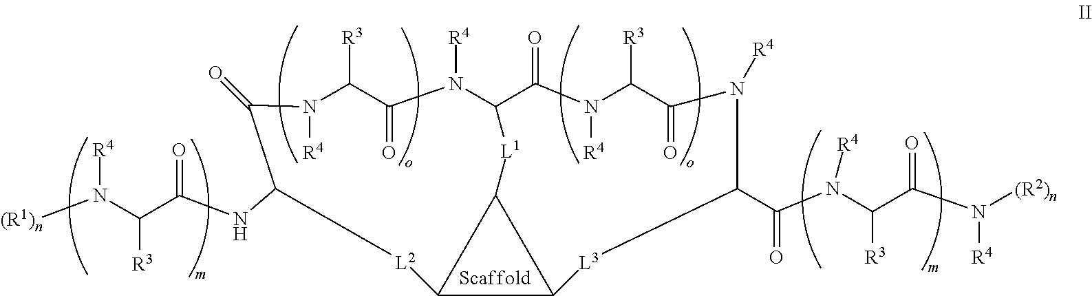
C12C3C1[L1]C(C(=O)N([R4])C([R3])C(=O)N([R4])C(C(N(C(C(N([(R2)n])[R4])=O)[R3])[R4])=O)[L3]3)N([R4])C(=O)C([R3])N([R4])C(=O)C(NC(C(N([(R1)n])[R4])[R3])=O)[L2]2
